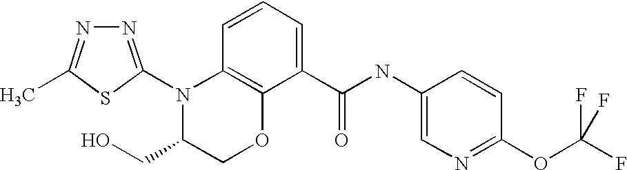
C12=C(C=CC=C1C(NC1=CN=C(OC(F)(F)F)C=C1)=O)N(C1=NN=C(C)S1)C(CO)CO2
